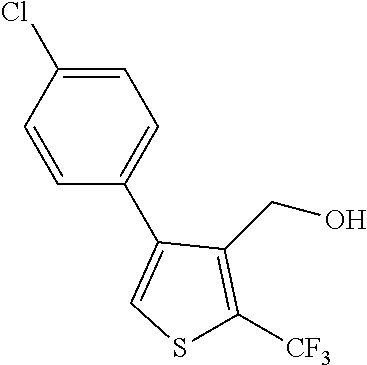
C1(C2=CSC([CF3])=C2CO)=CC=C(Cl)C=C1
